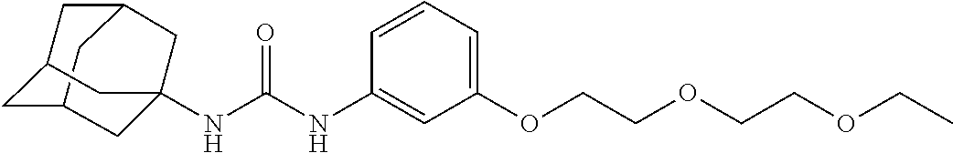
C12CC3CC(C1)CC(NC(NC1=CC(OCCOCCOCC)=CC=C1)=O)(C3)C2
